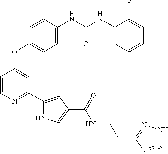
C1=CC(NC(NC2=CC(C)=CC=C2F)=O)=CC=C1OC1=CC(C2=CC(C(=O)NCCC3=NNN=N3)=CN2)=NC=C1
